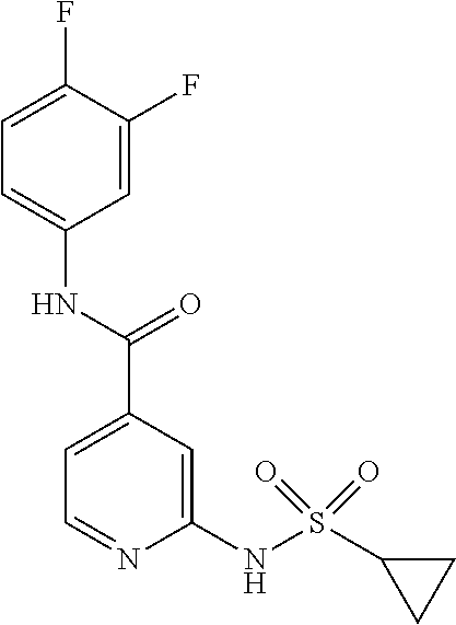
C1=C(C(NC2=CC=C(F)C(F)=C2)=O)C=C(NS(=O)(=O)C2CC2)N=C1
